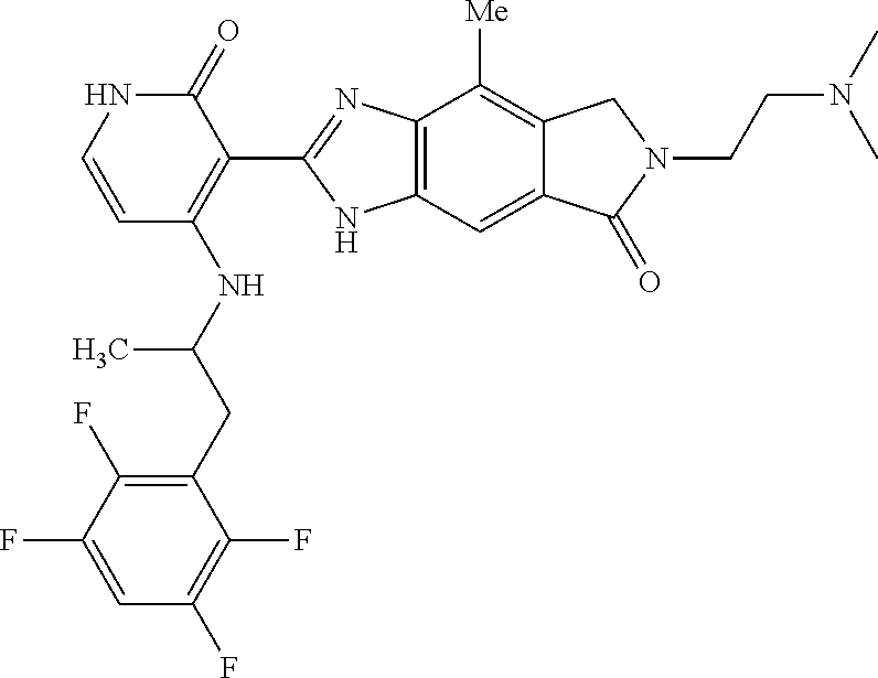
C1(=O)NC=CC(NC(C)CC2=C(F)C(F)=CC(F)=C2F)=C1C1=NC2=C(N1)C=C1C(=C2[Me])CN(CCN(C)C)C1=O
